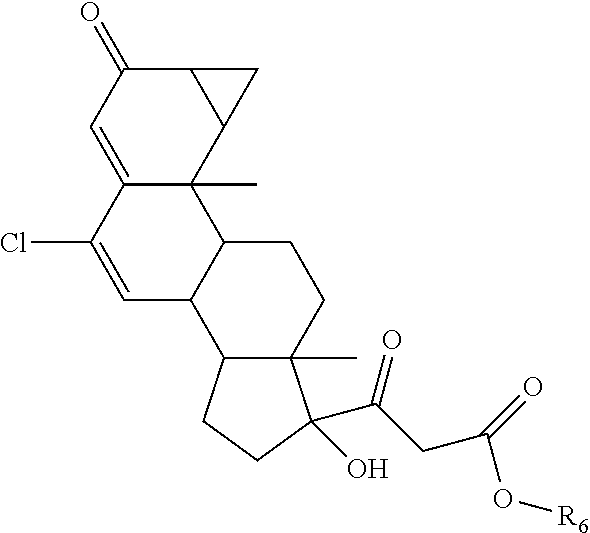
C12C(=O)C=C3C(C)(C1C2)C1C(C=C3Cl)C2C(C)(CC1)C(O)(C(CC(O[R6])=O)=O)CC2
